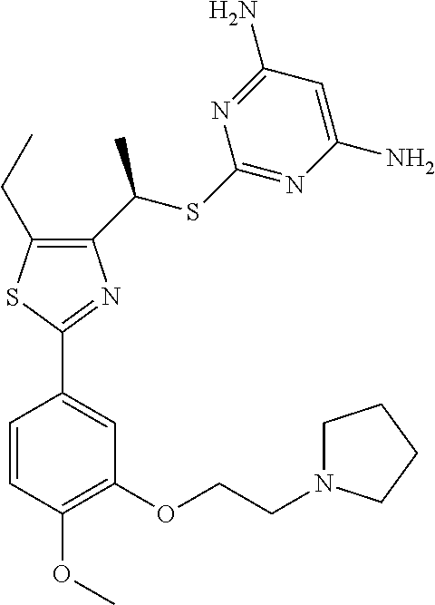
C1(C(SC2=NC(N)=CC(N)=N2)C)=C(CC)SC(C2=CC(OCCN3CCCC3)=C(OC)C=C2)=N1
